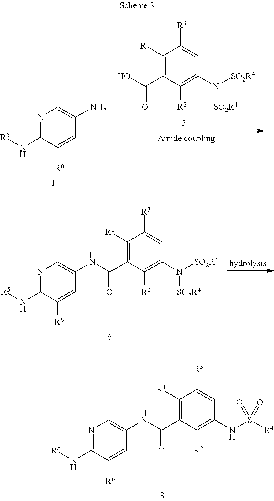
C1([R1])=C(C(NC2=CN=C(N[R5])C([R6])=C2)=O)C([R2])=C(NS([R4])(=O)=O)C=C1[R3].N1=C(N[R5])C([R6])=CC(N)=C1.C1([R1])=C(C(O)=O)C([R2])=C(N([SO2R4])[SO2R4])C=C1[R3].C1([R1])=C(C(NC2=CN=C(N[R5])C([R6])=C2)=O)C([R2])=C(N([SO2R4])[SO2R4])C=C1[R3]
